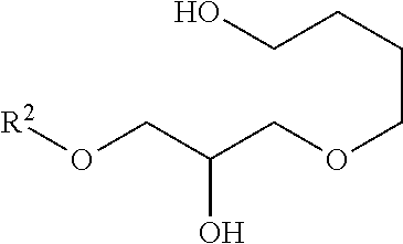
[R2]OCC(COCCCCO)O
